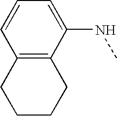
C1=C(NC)C2=C(C=C1)CCCC2
